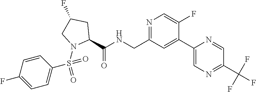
N1=C(CNC(C2CC(F)CN2S(C2=CC=C(F)C=C2)(=O)=O)=O)C=C(C2=CN=C(C(F)(F)F)C=N2)C(F)=C1
